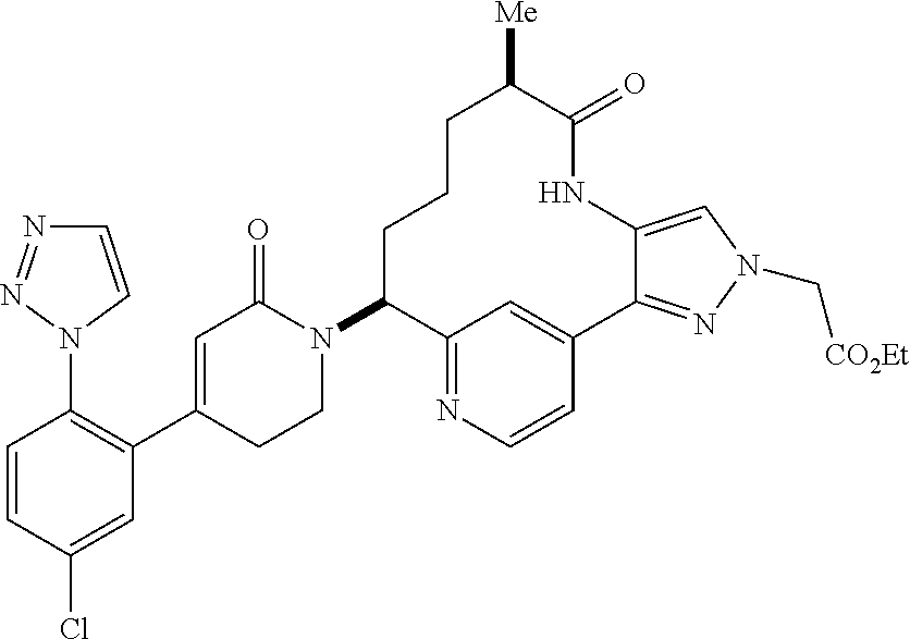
C1=CC(Cl)=CC(C2=CC(=O)N(C3C4=NC=CC(=C4)C4=NN(C[CO2Et])C=C4NC(=O)C([Me])CCC3)CC2)=C1N1C=CN=N1
